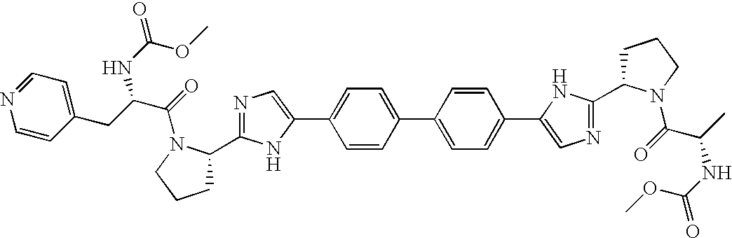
C1CCN(C(=O)C(NC(=O)OC)C)C1C1=NC=C(C2=CC=C(C3=CC=C(C4=CN=C(C5CCCN5C(=O)C(CC5=CC=NC=C5)NC(=O)OC)N4)C=C3)C=C2)N1
